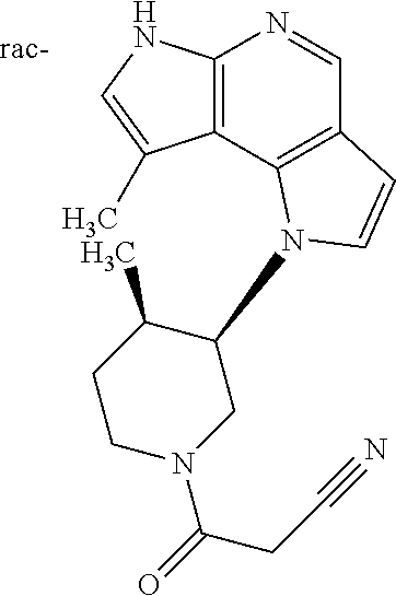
C12=C(NC=C1C)N=CC1=C2N(C2C(C)CCN(C(=O)CC#N)C2)C=C1
